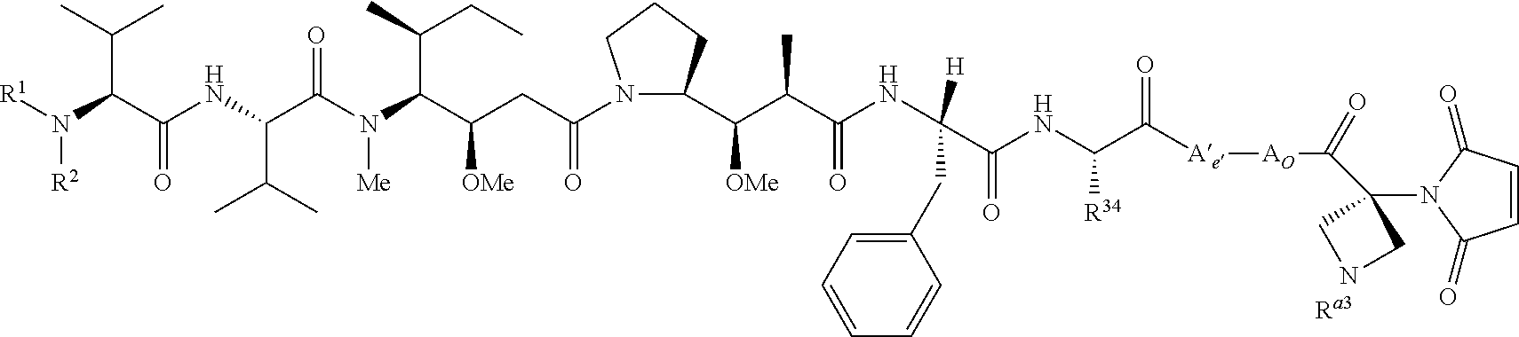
C1=CC(=O)N(C2(C([AO][Ae]C(C(NC(C(NC(C(C(C3N(C(CC(C(N(C(C(NC(C(N([R1])[R2])C(C)C)=O)C(C)C)=O)[Me])C(C)CC)[OMe])=O)CCC3)[OMe])C)=O)(CC3=CC=CC=C3)[H])=O)[R34])=O)=O)CNC2)C1=O
